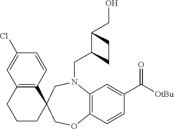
C12=C(C=CC(C([OtBu])=O)=C1)OCC1(CN2CC2C(CO)CC2)C2=C(CCC1)C=C(Cl)C=C2
